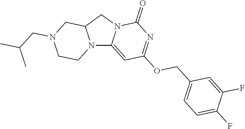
N12C3=CC(OCC4=CC=C(F)C(F)=C4)=NC(=O)N3CC1CN(CC(C)C)CC2
